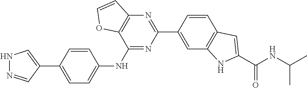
C1=CC(C2=NC3=C(C(NC4=CC=C(C5=CNN=C5)C=C4)=N2)OC=C3)=CC2=C1C=C(C(NC(C)C)=O)N2
